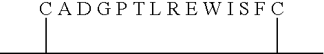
[C A D G P T L R E W I S F C]1C(C)C1C
